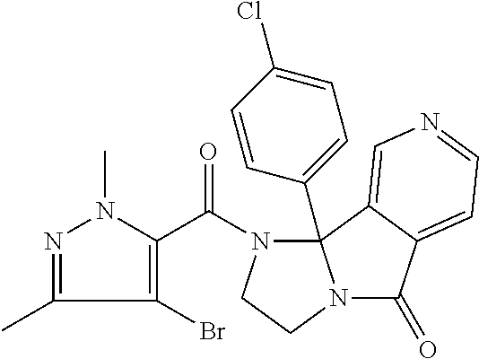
C1(C)=NN(C)C(C(N2CCN3C(=O)C4=CC=NC=C4C23C2=CC=C(Cl)C=C2)=O)=C1Br
